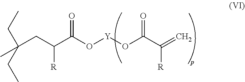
C(CC(C(O[Y]OC(C(=C)[R])=O)=O)[R])(CC)(CC)C
